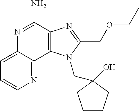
C12=C(C(N)=NC3=CC=CN=C13)N=C(COCC)N2CC1(O)CCCC1
